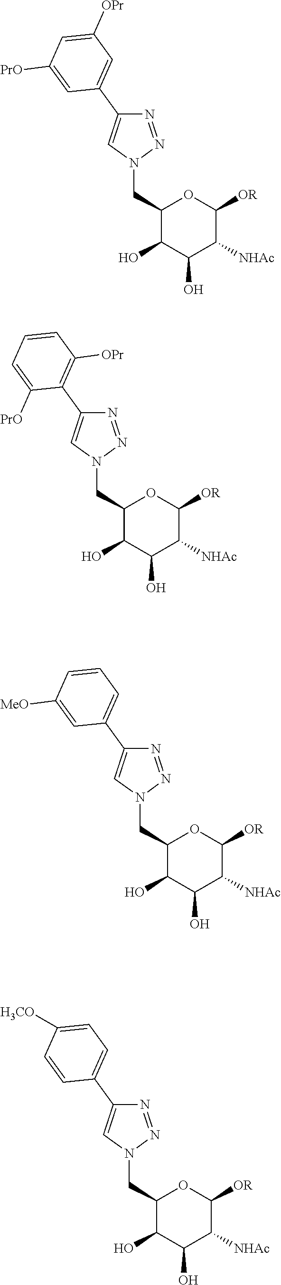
C1(CN2N=NC(C3=CC([OPr])=CC([PrO])=C3)=C2)C(O)C(O)C([NHAc])C([OR])O1.C1(CN2N=NC(C3=C([OPr])C=CC=C3[PrO])=C2)C(O)C(O)C([NHAc])C([OR])O1.C1(CN2N=NC(C3=CC=CC([MeO])=C3)=C2)C(O)C(O)C([NHAc])C([OR])O1.C1(CN2N=NC(C3=CC=C([H3CO])C=C3)=C2)C(O)C(O)C([NHAc])C([OR])O1
